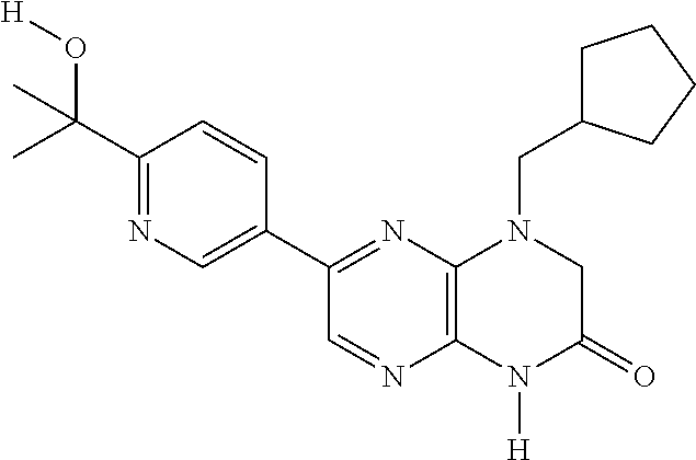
C1(C(C)(O[H])C)=NC=C(C2=NC3=C(N=C2)N([H])C(=O)CN3CC2CCCC2)C=C1
